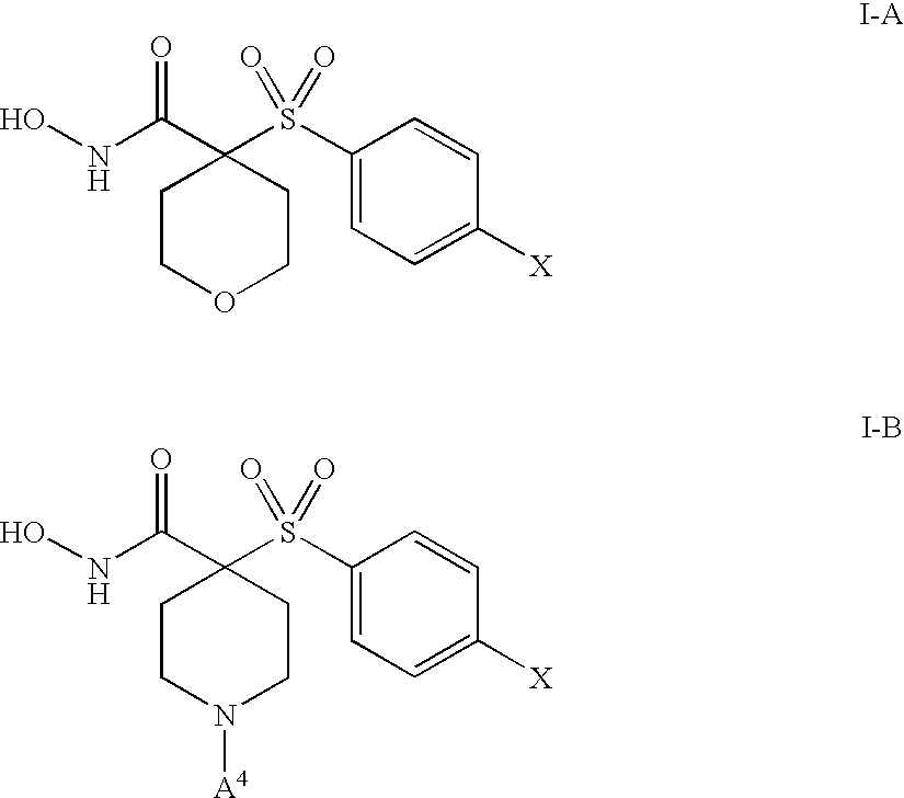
ONC(C1(S(C2=CC=C([X])C=C2)(=O)=O)CCOCC1)=O.ONC(C1(S(C2=CC=C([X])C=C2)(=O)=O)CCN([A4])CC1)=O
